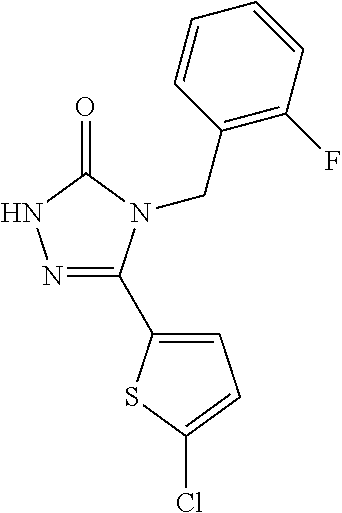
N1=C(C2=CC=C(Cl)S2)N(CC2=C(F)C=CC=C2)C(=O)N1
